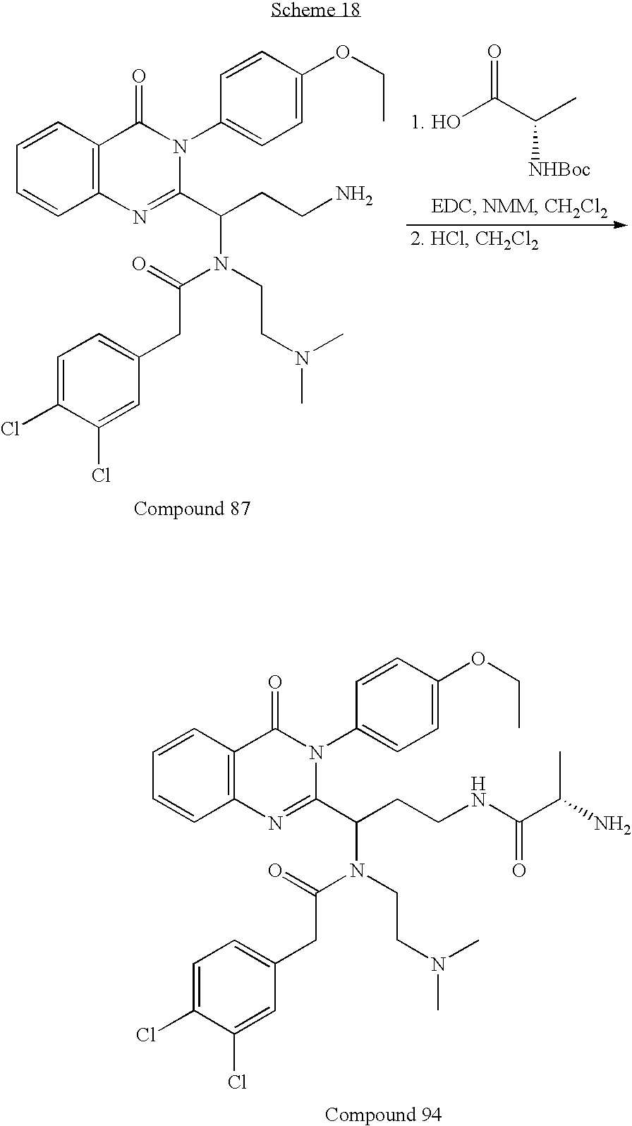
C1=CC2=C(C=C1)N=C(C(CCN)N(CCN(C)C)C(=O)CC1=CC=C(Cl)C(Cl)=C1)N(C1=CC=C(OCC)C=C1)C2=O.OC(C(C)[NHBoc])=O.C1=CC2=C(C=C1)N=C(C(CCNC(C(N)C)=O)N(CCN(C)C)C(=O)CC1=CC=C(Cl)C(Cl)=C1)N(C1=CC=C(OCC)C=C1)C2=O
